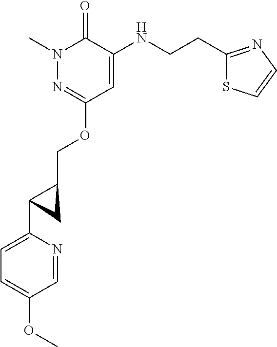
N1(C)N=C(OCC2C(C3=CC=C(OC)C=N3)C2)C=C(NCCC2=NC=CS2)C1=O
